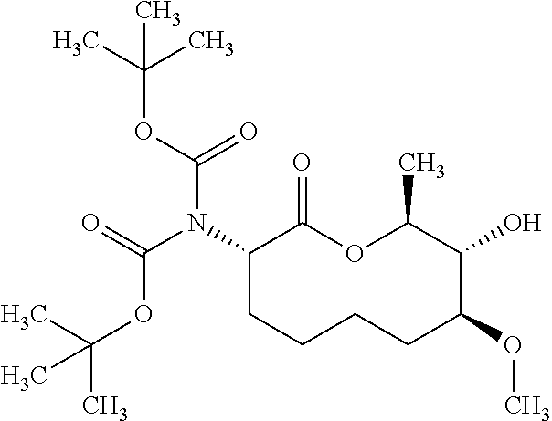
C1(N(C(=O)OC(C)(C)C)C(OC(C)(C)C)=O)CCCCC(OC)C(O)C(C)OC1=O
